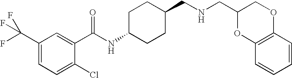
C1(C(F)(F)F)=CC=C(Cl)C(C(NC2CCC(CNCC3OC4=C(OC3)C=CC=C4)CC2)=O)=C1
